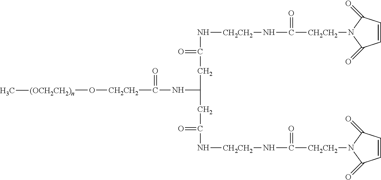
N([CH2CH2]NC(=O)[CH2CH2]N1C(=O)C=CC1=O)C(CC(CC(=O)N[CH2CH2]NC(=O)[CH2CH2]N1C(=O)C=CC1=O)NC([CH2CH2]O[(OCH2CH2)n]C)=O)=O
